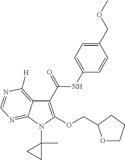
C1(C(NC2=CC=C(COC)C=C2)=O)=C(OCC2OCCC2)N(C2(C)CC2)C2=NC=NC([H])=C12
